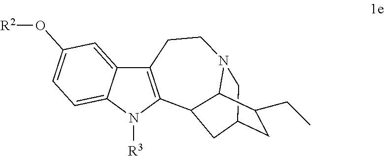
C12=CC(O[R2])=CC=C1N([R3])C1=C2CCN2CC3CC(CC)C2C1C3
